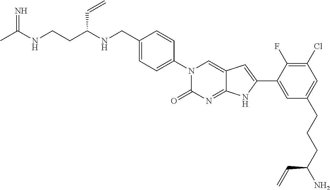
CC(NCCC(NCC1=CC=C(N2C(=O)N=C3C(=C2)C=C(C2=CC(CCCC(N)C=C)=CC(Cl)=C2F)N3)C=C1)C=C)=N
